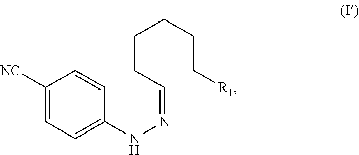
C1([NC])=CC=C(NN=CCCCCC[R1])C=C1
